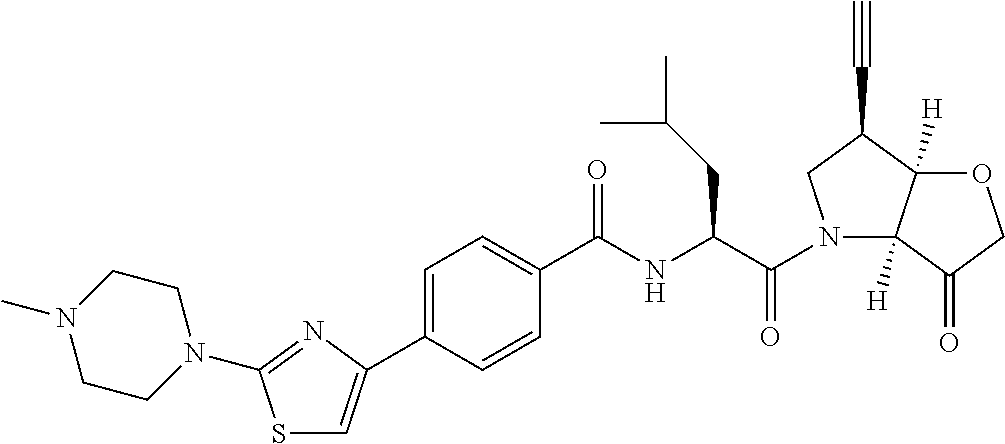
CN1CCN(C2=NC(C3=CC=C(C(NC(C(=O)N4C5([H])C([H])(C(C#C)C4)OCC5=O)CC(C)C)=O)C=C3)=CS2)CC1
